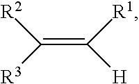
C(=C([R1])[H])([R2])[R3]
